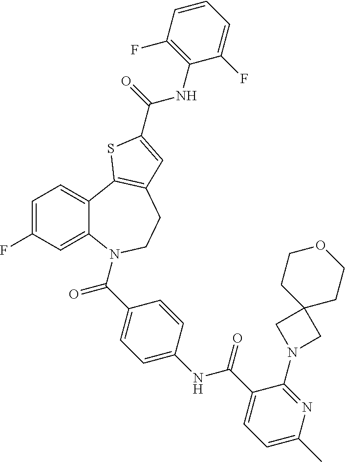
C1=C(F)C=C2C(=C1)C1=C(CCN2C(=O)C2=CC=C(NC(=O)C3=CC=C(C)N=C3N3CC4(C3)CCOCC4)C=C2)C=C(C(=O)NC2=C(F)C=CC=C2F)S1
